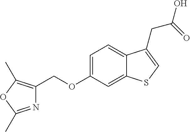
C(OC1=CC=C2C(=C1)SC=C2CC(=O)O)C1=C(C)OC(C)=N1
